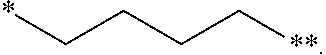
*CCCC[**]
